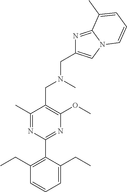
C1(C)=NC(C2=C(CC)C=CC=C2CC)=NC(OC)=C1CN(CC1=CN2C(=N1)C(C)=CC=C2)C
